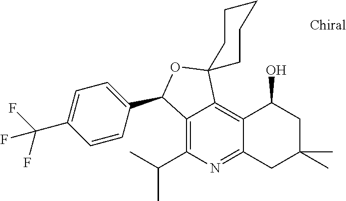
C12=C(C(C)C)N=C3C(=C1C1(OC2C2=CC=C(C(F)(F)F)C=C2)CCCCC1)C(O)CC(C)(C)C3
